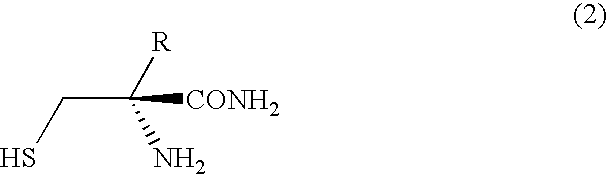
C(C([R])(N)[CONH2])S
